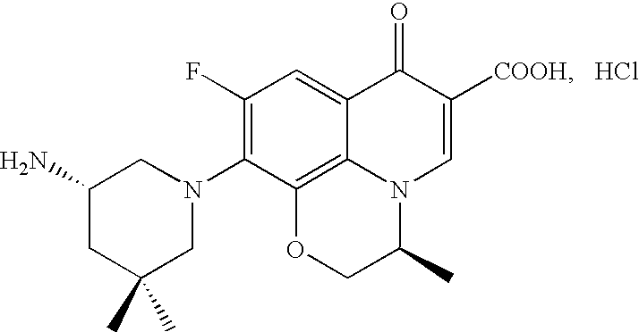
C1(C)(C)CN(C2=C(F)C=C3C4=C2OCC(C)N4C=C([COOH])C3=O)CC(N)C1.Cl
